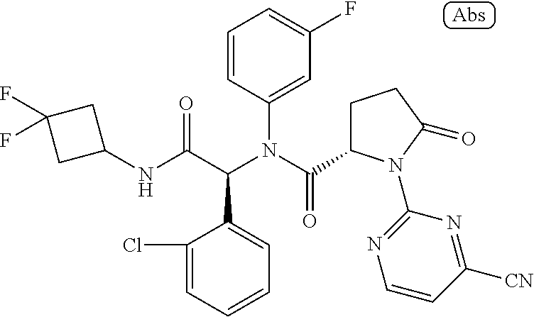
C1(NC(C(N(C(=O)C2CCC(=O)N2C2=NC=CC([CN])=N2)C2=CC(F)=CC=C2)C2=CC=CC=C2Cl)=O)CC(F)(F)C1
